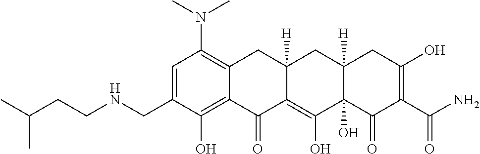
C1=C(CNCCC(C)C)C(O)=C2C(=C1N(C)C)CC1([H])C(=C(O)C3(O)C([H])(C1)CC(O)=C(C(N)=O)C3=O)C2=O
